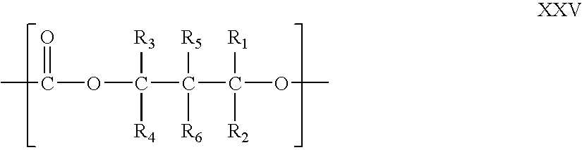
CC(=O)OC([R3])([R4])C([R5])([R6])C([R1])([R2])OC
